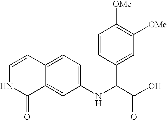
C1(NC(C(O)=O)C2=CC([OMe])=C([OMe])C=C2)=CC=C2C(=C1)C(=O)NC=C2
